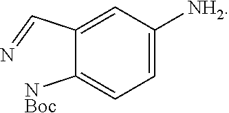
C1=C([NH2])C=C(C=N)C([NBoc])=C1
